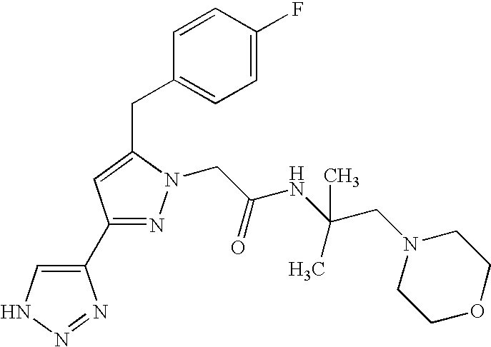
C1(C2=NN(CC(NC(CN3CCOCC3)(C)C)=O)C(CC3=CC=C(F)C=C3)=C2)=CNN=N1
